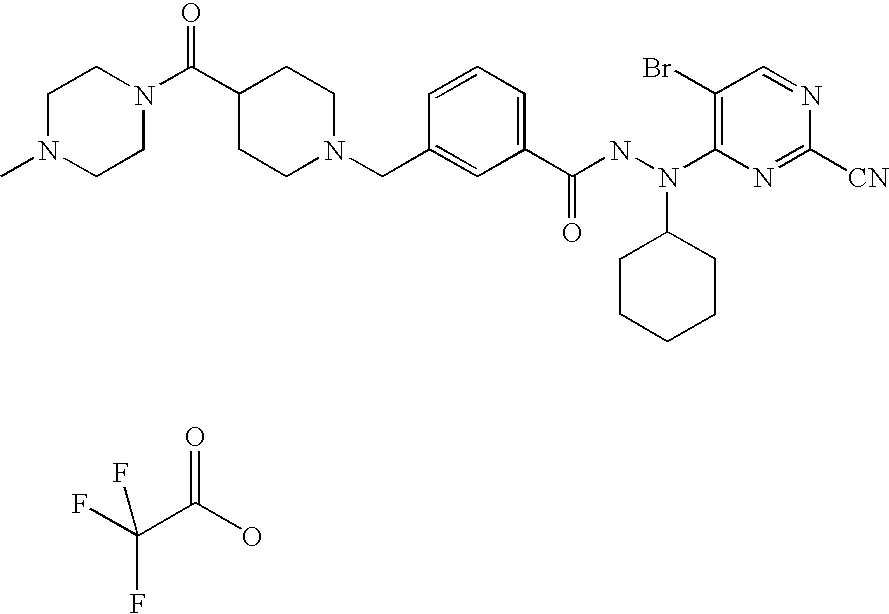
FC(C(O)=O)(F)F.N(C1CCCCC1)(C1=C(Br)C=NC([CN])=N1)NC(C1=CC=CC(CN2CCC(C(N3CCN(C)CC3)=O)CC2)=C1)=O
